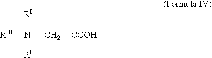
[RIII]N(C[COOH])([RI])[RII]
